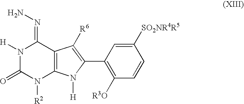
N1([H])C(=O)N([R2])C2=C(C1=NN)C([R6])=C(C1=C([R3O])C=CC([SO2NR4R5])=C1)N2[H]
